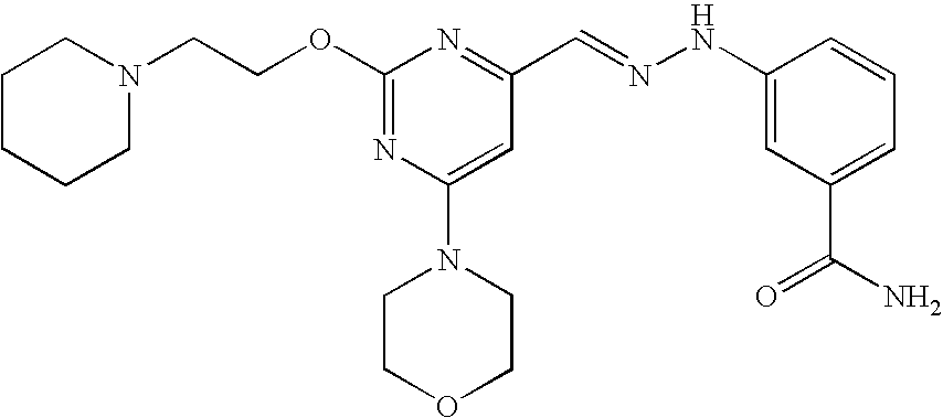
C(COC1=NC(N2CCOCC2)=CC(C=NNC2=CC(C(N)=O)=CC=C2)=N1)N1CCCCC1
